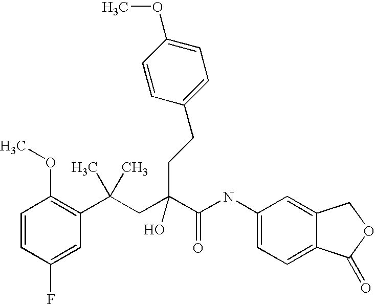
C1=CC(F)=CC(C(CC(C(NC2=CC=C3C(=C2)COC3=O)=O)(O)CCC2=CC=C(OC)C=C2)(C)C)=C1OC
